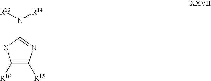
C1([R16])=C([R15])N=C(N([R14])[R13])[X]1
